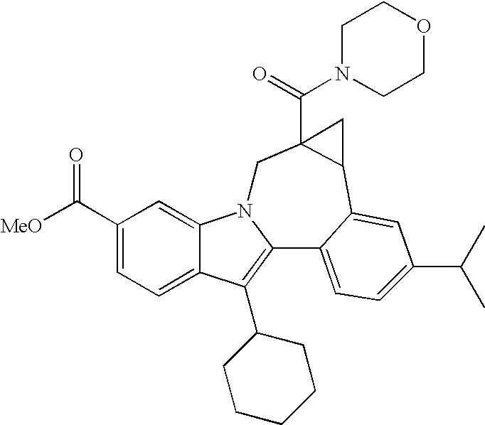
C1(C([MeO])=O)=CC=C2C(=C1)N1C(=C2C2CCCCC2)C2=CC=C(C(C)C)C=C2C2C(C(N3CCOCC3)=O)(C1)C2
